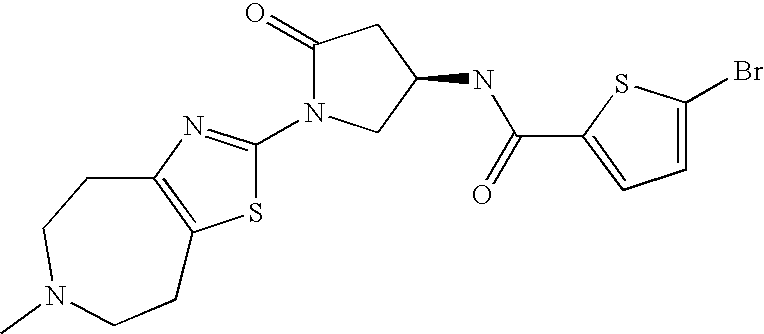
S1C(N2C(=O)CC(NC(C3=CC=C(Br)S3)=O)C2)=NC2=C1CCN(C)CC2
